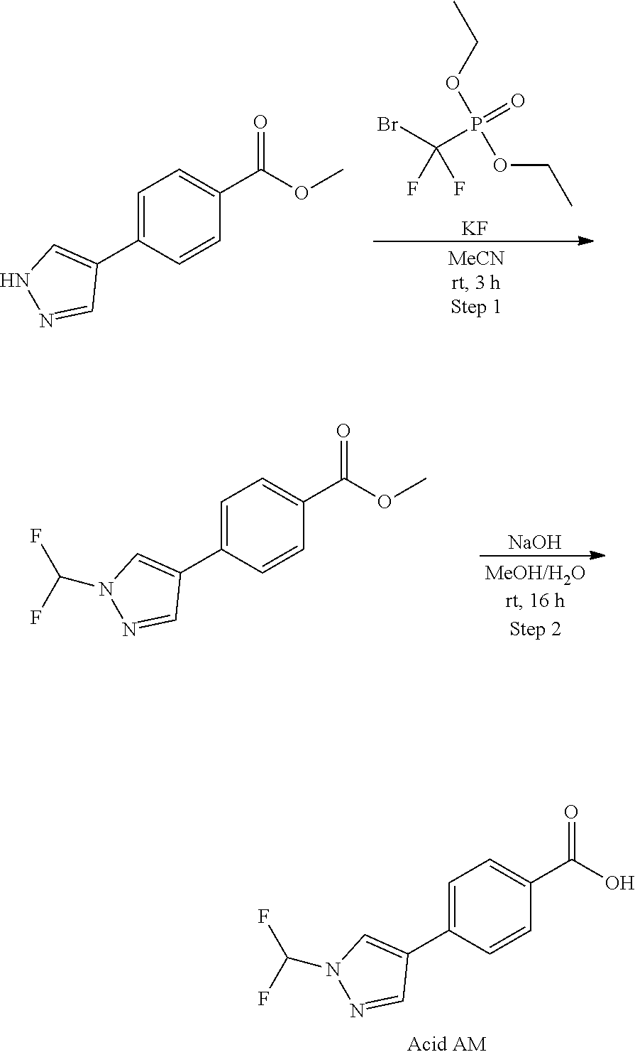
C1=C(C2=CN(C(F)F)N=C2)C=CC(C(O)=O)=C1.[KF].BrC(F)(F)P(=O)(OCC)OCC.C1=C(C2=CNN=C2)C=CC(C(OC)=O)=C1.C1=C(C2=CN(C(F)F)N=C2)C=CC(C(OC)=O)=C1.[NaOH]
